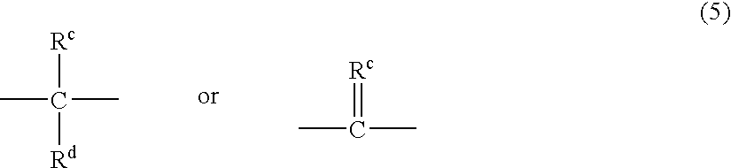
CC(C)([Rc])[Rd].CC(C)=[Rc]
